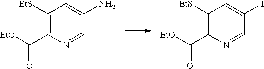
C1([EtS])=C(C([EtO])=O)N=CC(N)=C1.C1([EtS])=C(C([EtO])=O)N=CC(I)=C1
